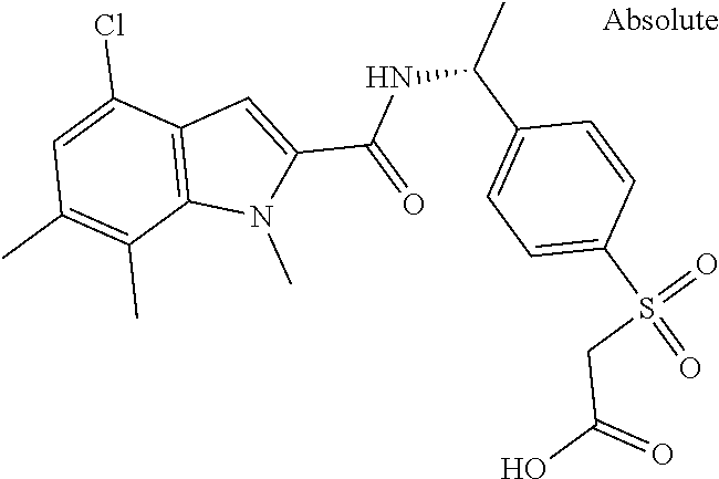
C1=C(S(=O)(=O)CC(O)=O)C=CC(C(C)NC(=O)C2=CC3=C(N2C)C(C)=C(C)C=C3Cl)=C1
